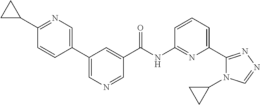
C1(C2CC2)=NC=C(C2=CN=CC(C(=O)NC3=NC(C4=NN=CN4C4CC4)=CC=C3)=C2)C=C1
